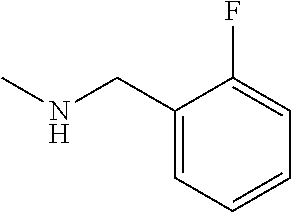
CNCC1=CC=CC=C1F
